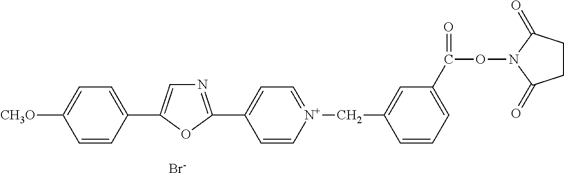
C1=CC(C2=CN=C(C3=CC=[N+](CC4=CC(C(=O)ON5C(=O)CCC5=O)=CC=C4)C=C3)O2)=CC=C1[CH3O].[Br-]
